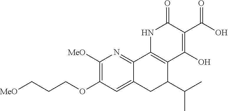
[MeO]CCCOC1=C([MeO])N=C2C(=C1)CC(C(C)C)C1=C2NC(=O)C(C(O)=O)=C1O
